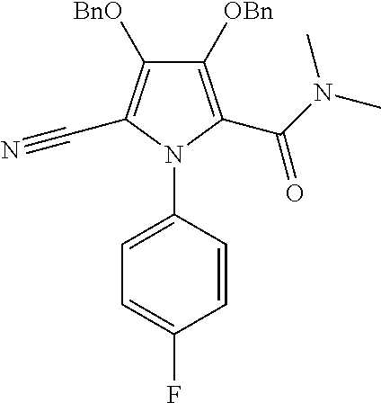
C1([OBn])=C(C(N(C)C)=O)N(C2=CC=C(F)C=C2)C(C#N)=C1[BnO]
